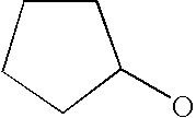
C1(O)CCCC1
